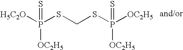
[H5C2O]P(SCSP([OC2H5])(=S)[OC2H5])([OC2H5])=S
